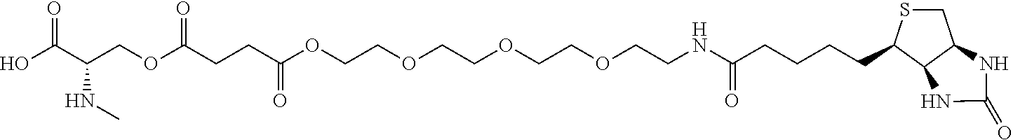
OC(C(COC(CCC(OCCOCCOCCOCCNC(CCCCC1SCC2C1NC(=O)N2)=O)=O)=O)NC)=O
